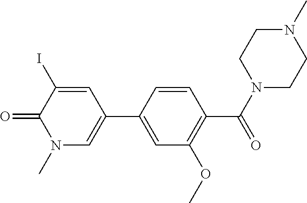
O=C1C(I)=CC(C2=CC(OC)=C(C(=O)N3CCN(C)CC3)C=C2)=CN1C
